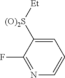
C1=C([(O)2S][Et])C(F)=NC=C1
